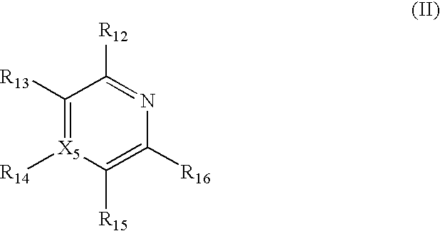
C1([R13])=[X5]([R14])C([R15])=C([R16])N=C1[R12]
